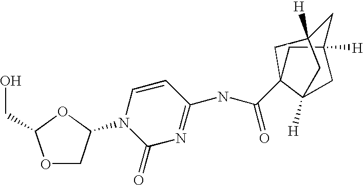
O1CC(N2C(=O)N=C(NC(=O)C34CC5([H])CC([H])(CC3([H])C5)C4)C=C2)OC1CO
